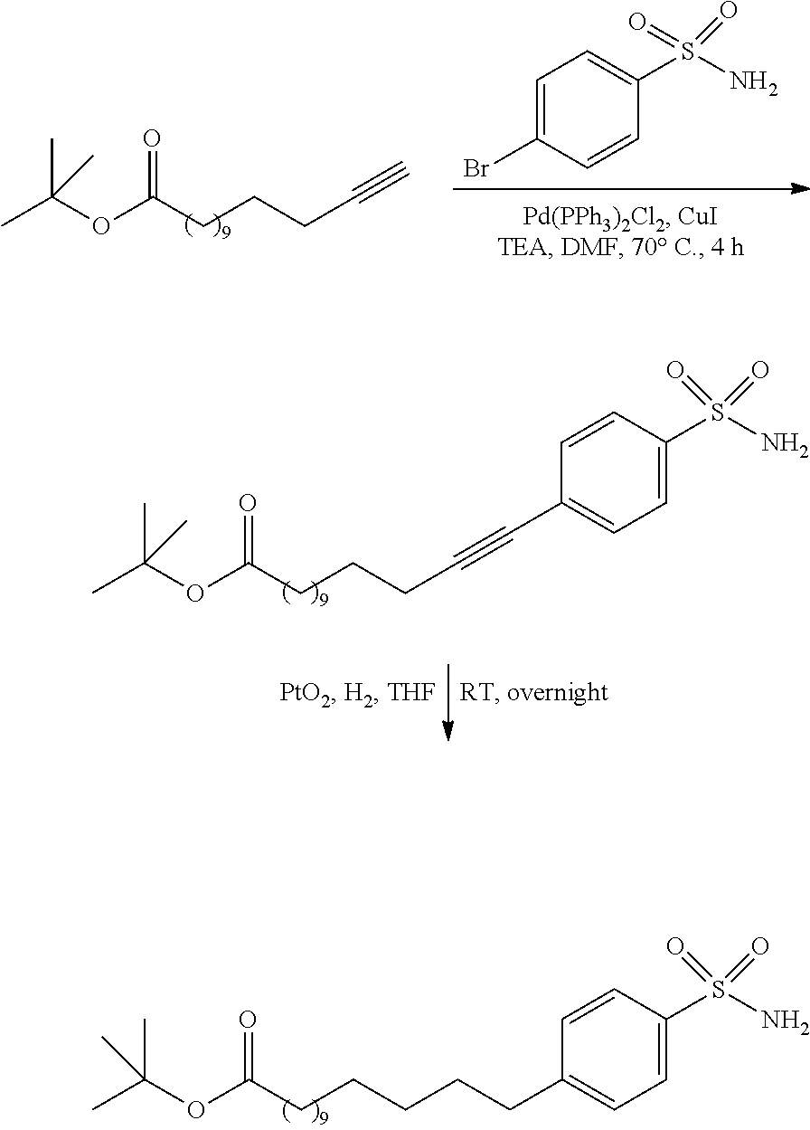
C1(CCCCCC(OC(C)(C)C)=O)=CC=C(S(N)(=O)=O)C=C1.C1(C#CCCCC(OC(C)(C)C)=O)=CC=C(S(N)(=O)=O)C=C1.C1(Br)=CC=C(S(N)(=O)=O)C=C1.C(CCCC(OC(C)(C)C)=O)#C
